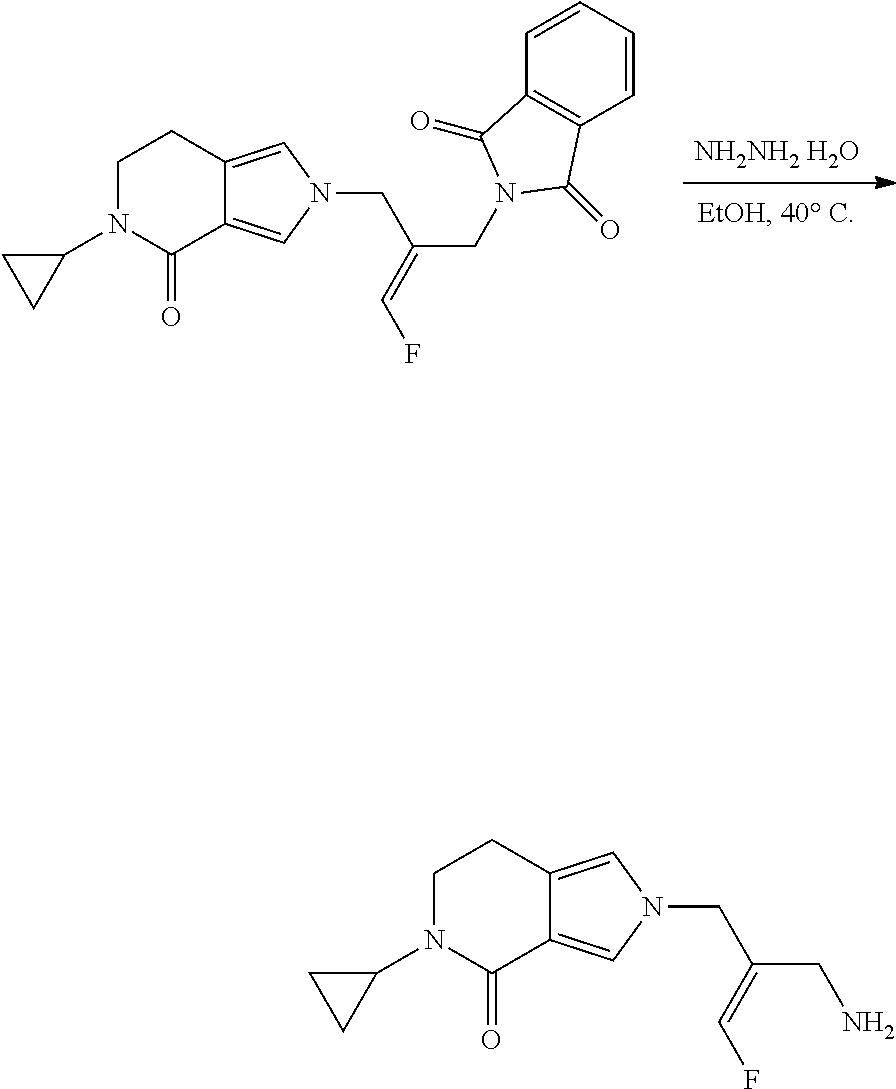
N1(C2CC2)CCC2=CN(CC(=CF)CN)C=C2C1=O.[NH2NH2 H2O].N1(C2CC2)CCC2=CN(CC(CN3C(=O)C4=C(C3=O)C=CC=C4)=CF)C=C2C1=O
